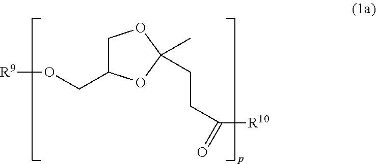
C1C(CO[R9])OC(C)(CCC([R10])=O)O1
